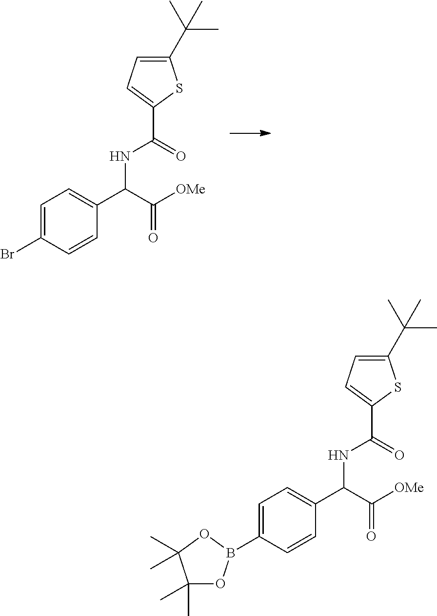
C1=C(Br)C=CC(C(NC(=O)C2=CC=C(C(C)(C)C)S2)C(=O)[OMe])=C1.C1=C(B2OC(C)(C)C(C)(C)O2)C=CC(C(NC(=O)C2=CC=C(C(C)(C)C)S2)C(=O)[OMe])=C1
